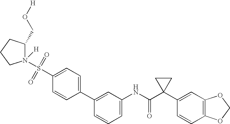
C1(NC(C2(C3=CC4=C(C=C3)OCO4)CC2)=O)=CC=CC(C2=CC=C(S(N3([H])C(CO[H])CCC3)(=O)=O)C=C2)=C1
